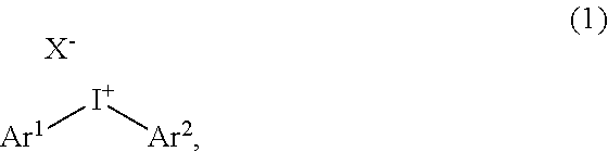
[Ar1][I+][Ar2].[X-]
